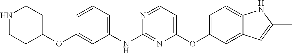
C1=CC=C(NC2=NC(OC3=CC=C4C(=C3)C=C(C)N4)=CC=N2)C=C1OC1CCNCC1
